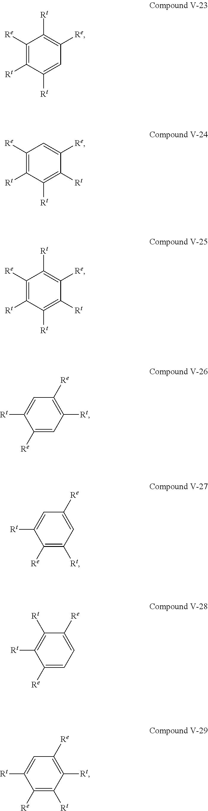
C1=C([Rt])C([Rt])=C([Re])C([Rt])=C1[Re].C1([Rt])=C([Rt])C([Rt])=C([Re])C=C1[Re].C1([Rt])=C([Rt])C([Rt])=C([Re])C([Rt])=C1[Re].C1([Rt])=C([Re])C=C([Rt])C([Re])=C1.C1=C([Re])C=C([Rt])C([Re])=C1[Rt].C1=C([Re])C([Rt])=C([Rt])C([Re])=C1.C1([Rt])=C([Re])C=C([Rt])C([Re])=C1[Rt]
